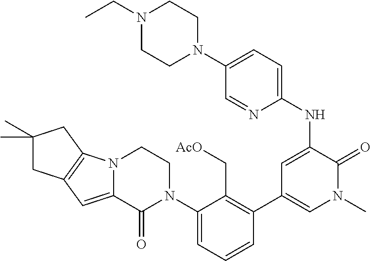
C1=C(N2CCN(CC)CC2)C=NC(NC2=CC(C3=C(C[AcO])C(N4CCN5C(=CC6=C5CC(C)(C)C6)C4=O)=CC=C3)=CN(C)C2=O)=C1
